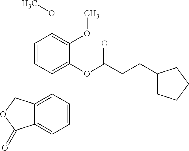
C1=CC(C2=C3C(=CC=C2)C(=O)OC3)=C(OC(CCC2CCCC2)=O)C(OC)=C1OC
